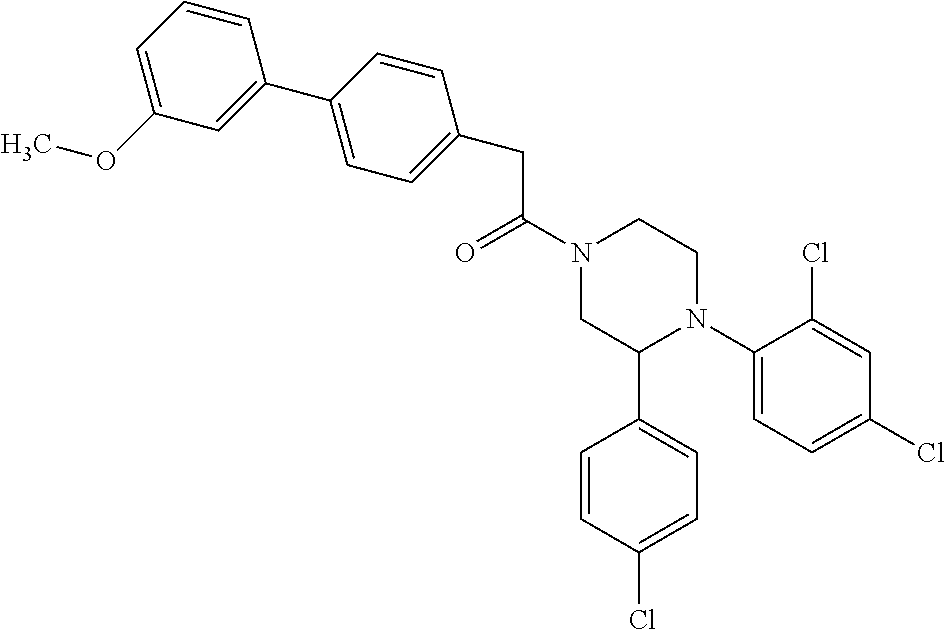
C(C(N1CC(C2=CC=C(Cl)C=C2)N(C2=CC=C(Cl)C=C2Cl)CC1)=O)C1=CC=C(C2=CC(OC)=CC=C2)C=C1
